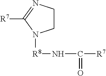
C1CN=C([R7])N1[R8]NC([R7])=O
